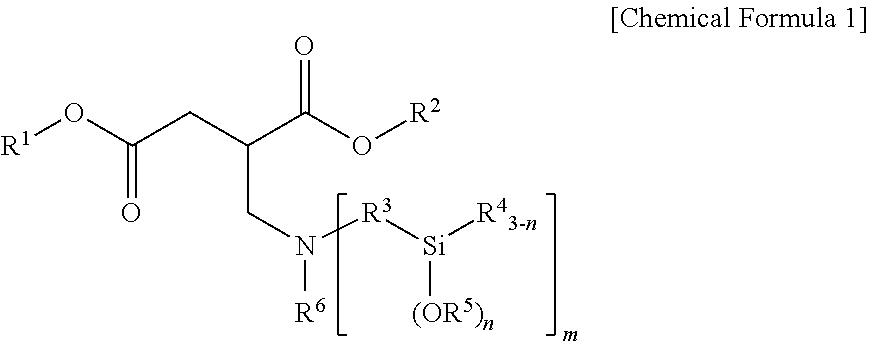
[R1]OC(CC(C(O[R2])=O)CN([R3][Si]([R43-n])[(OR5)n])[R6])=O
